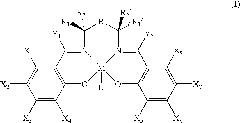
C1([X1])=C([X2])C([X3])=C([X4])C2=C1C([Y1])=N1C([R1])([R2])[R3]C([R1])([R2])N3=C([Y2])C4=C(C([X5])=C([X6])C([X7])=C4[X8])O[M]13([L])O2
